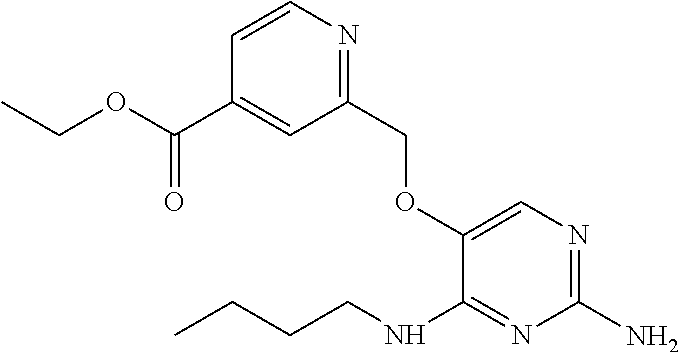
N1=C(COC2=CN=C(N)N=C2NCCCC)C=C(C(OCC)=O)C=C1
